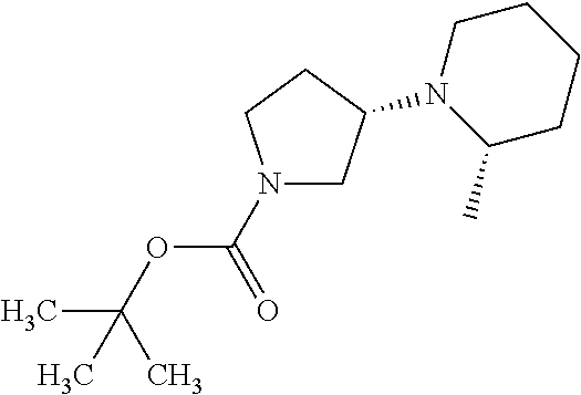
N1(C(=O)OC(C)(C)C)CC(N2C(C)CCCC2)CC1
